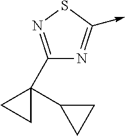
C1(C2(C3CC3)CC2)=NSC(->C)=N1
